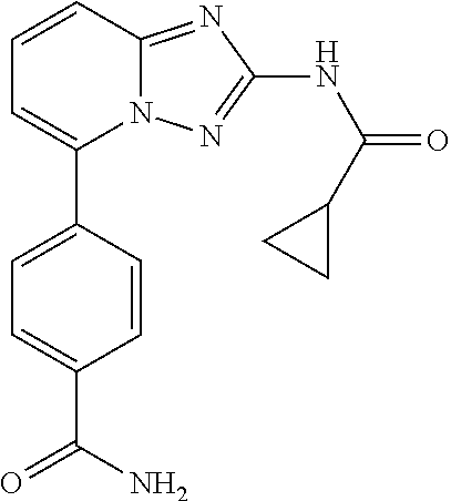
C1=C(C2=CC=CC3=NC(NC(=O)C4CC4)=NN23)C=CC(C(=O)N)=C1
